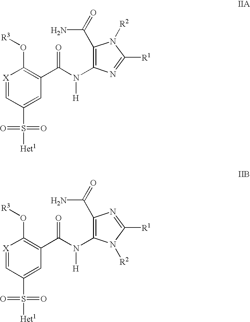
[X]1=CC(S([Het1])(=O)=O)=CC(C(N(C2=C(C(N)=O)N([R2])C([R1])=N2)[H])=O)=C1O[R3].[X]1=CC(S([Het1])(=O)=O)=CC(C(N(C2=C(C(N)=O)N=C([R1])N2[R2])[H])=O)=C1O[R3]
